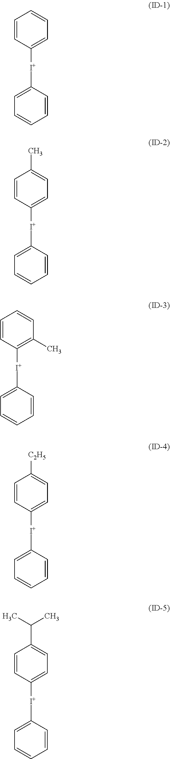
C1=CC([I+]C2=CC=CC=C2)=CC=C1C(C)C.C1=CC([I+]C2=CC=CC=C2)=CC=C1.C1=CC([I+]C2=CC=CC=C2)=CC=C1C.C1=CC([I+]C2=CC=CC=C2)=C(C)C=C1.C1=CC([I+]C2=CC=CC=C2)=CC=C1[C2H5]
